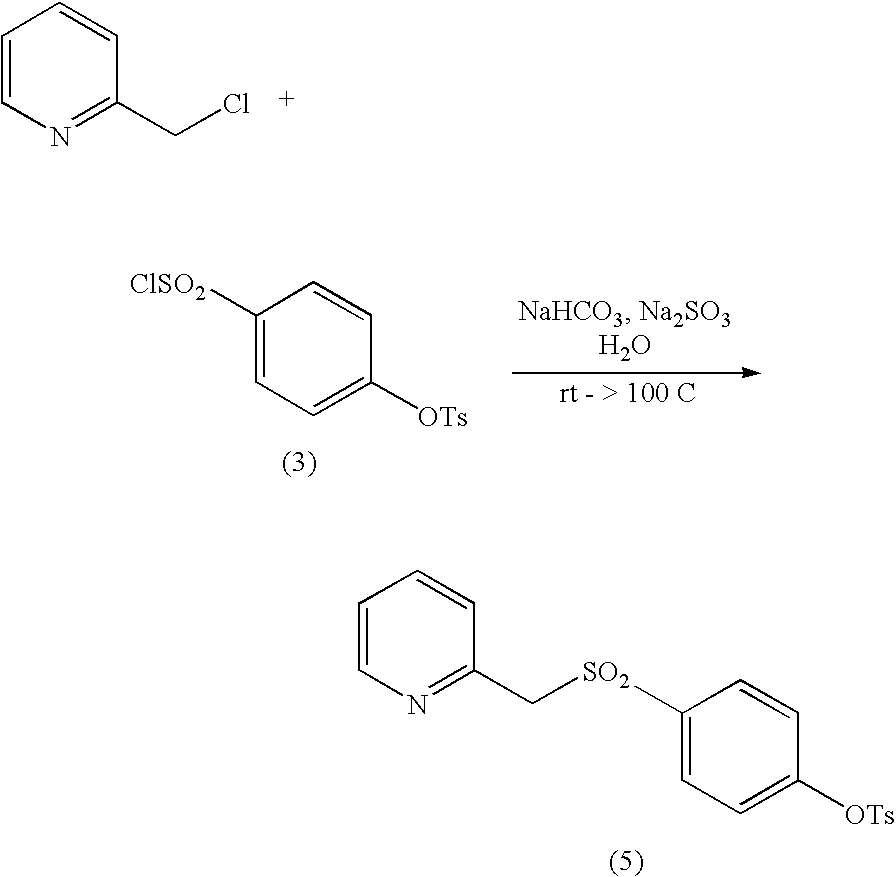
C(Cl)C1=NC=CC=C1.[ClSO2]C1=CC=C([OTs])C=C1.[SO2](CC1=NC=CC=C1)C1=CC=C([OTs])C=C1
